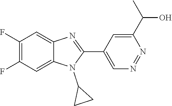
C1(F)=C(F)C=C2C(=C1)N=C(C1=CN=NC(C(O)C)=C1)N2C1CC1
